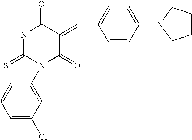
S=C1N(C2=CC(Cl)=CC=C2)C(=O)C(=CC2=CC=C(N3CCCC3)C=C2)C(=O)N1
